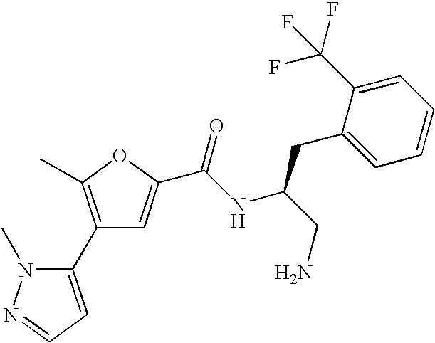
C1(C2=C(C)OC(C(NC(CN)CC3=CC=CC=C3C(F)(F)F)=O)=C2)=CC=NN1C
